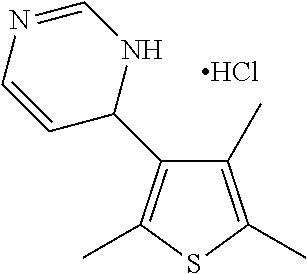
Cl.C1(C)=C(C)SC(C)=C1C1NC=NC=C1
